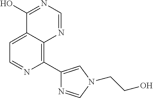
C1=C2C(=C(C3=CN(CCO)C=N3)N=C1)N=CN=C2O
